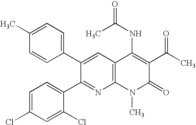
C1(C)=CC=C(C2=CC3=C(N=C2C2=CC=C(Cl)C=C2Cl)N(C)C(=O)C(C(C)=O)=C3NC(C)=O)C=C1
